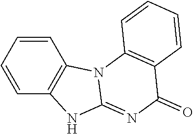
C1=CC2=C(C=C1)NC1=NC(=O)C3=C(N21)C=CC=C3
